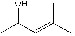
CC(O)C=C(C)C
